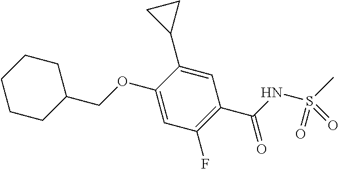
C(OC1=CC(F)=C(C(=O)NS(=O)(=O)C)C=C1C1CC1)C1CCCCC1
